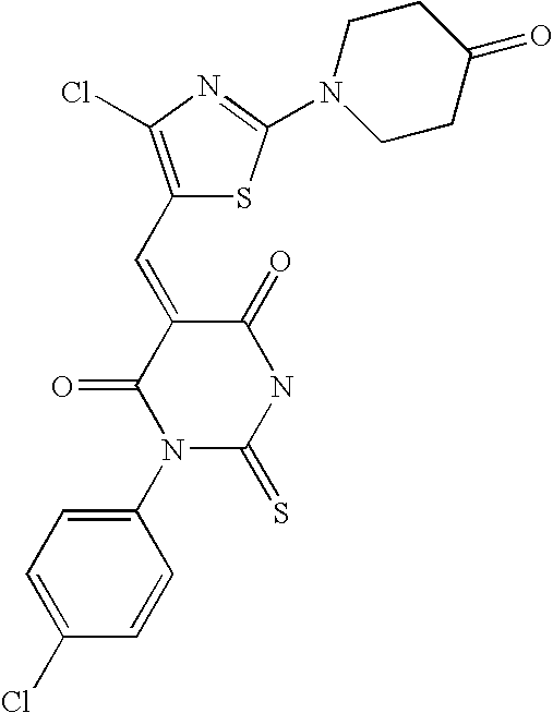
C1(C=C2C(=O)N(C3=CC=C(Cl)C=C3)C(=S)NC2=O)=C(Cl)N=C(N2CCC(=O)CC2)S1
